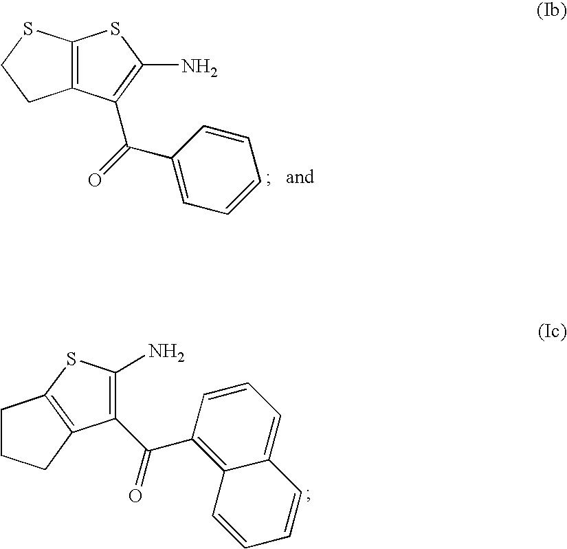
C1CCC2=C1SC(N)=C2C(C1=C2C(=CC=C1)C=CC=C2)=O.C12=C(SC(N)=C1C(C1=CC=CC=C1)=O)SCC2
